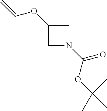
C1N(C(OC(C)(C)C)=O)CC1OC=C
